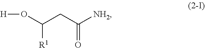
[R1]C(CC([NH2])=O)O[H]
